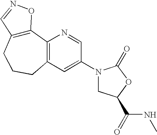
C12=C(CCCC3=C1N=CC(N1CC(C(NC)=O)OC1=O)=C3)C=NO2
